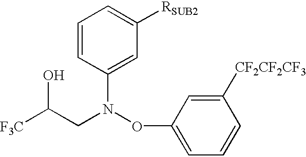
C1=CC(N(OC2=CC=CC([CF2CF2CF3])=C2)CC([F3C])O)=CC([RSUB2])=C1
